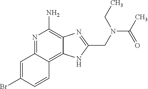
C1=C(Br)C=CC2=C3C(=C(N)N=C12)N=C(CN(C(C)=O)CC)N3
